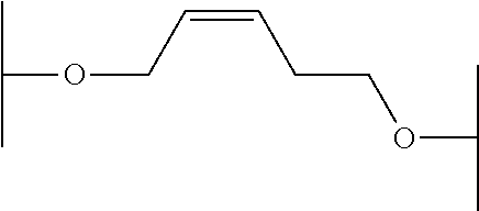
CC(C)OCC=CCCOC(C)C
